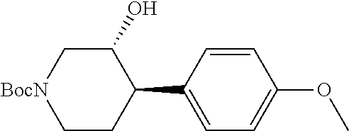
C1(C2=CC=C(OC)C=C2)C(O)C[BocN]CC1
